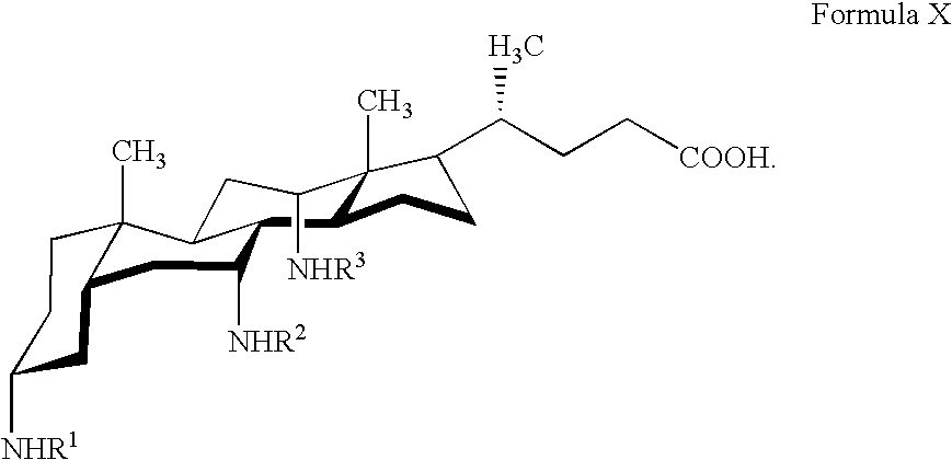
C1([NHR1])CC2C(C)(CC1)C1CC([NHR3])C3(C)C(C1C([NHR2])C2)CCC3C(CC[COOH])C
